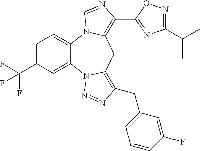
C1=C(C(F)(F)F)C=C2C(=C1)N1C(=C(C3=NC(C(C)C)=NO3)N=C1)CC1=C(CC3=CC=CC(F)=C3)N=NN21
